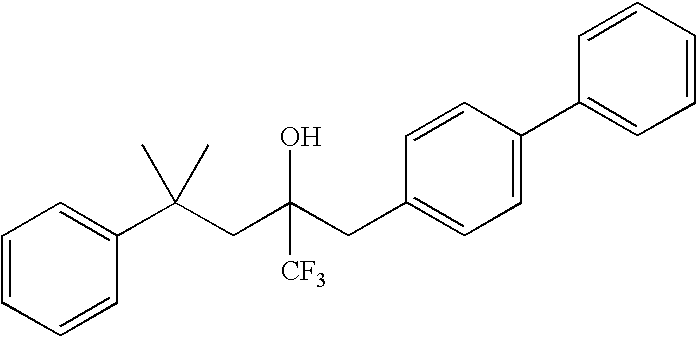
C1=CC(C(CC(CC2=CC=C(C3=CC=CC=C3)C=C2)([CF3])O)(C)C)=CC=C1
